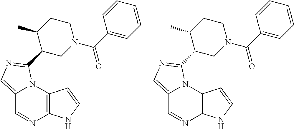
C12=CN=C(C3CN(C(C4=CC=CC=C4)=O)CCC3C)N1C1=C(N=C2)NC=C1.C12=CN=C(C3CN(C(C4=CC=CC=C4)=O)CCC3C)N1C1=C(N=C2)NC=C1
